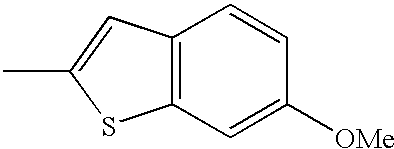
C12=C(C=C(C)S1)C=CC([OMe])=C2
